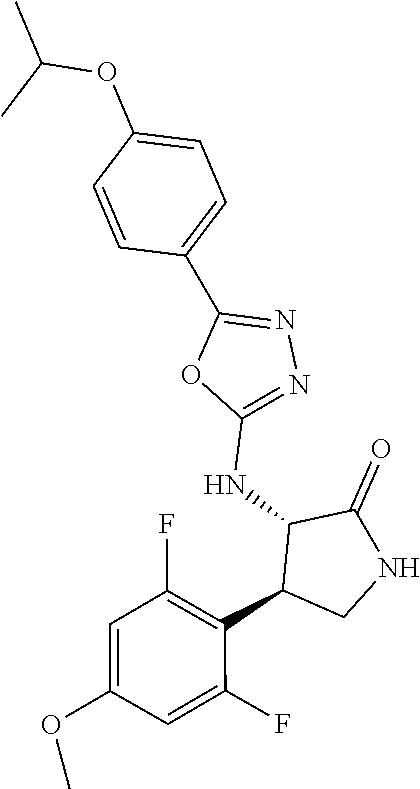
C1(NC2C(C3=C(F)C=C(OC)C=C3F)CNC2=O)=NN=C(C2=CC=C(OC(C)C)C=C2)O1
